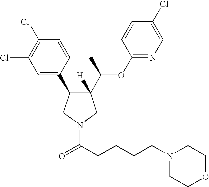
C1(C(C)OC2=NC=C(Cl)C=C2)([H])C(C2=CC(Cl)=C(Cl)C=C2)CN(C(CCCCN2CCOCC2)=O)C1
